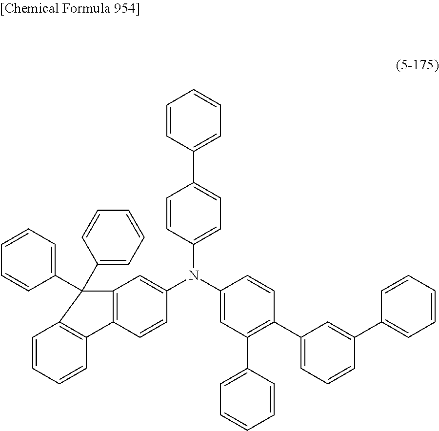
C1=CC(N(C2=CC(C3=CC=CC=C3)=C(C3=CC=CC(C4=CC=CC=C4)=C3)C=C2)C2=CC3=C(C=C2)C2=C(C=CC=C2)C3(C2=CC=CC=C2)C2=CC=CC=C2)=CC=C1C1=CC=CC=C1
